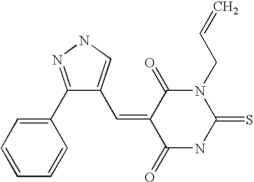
O=C1C(=CC2=CNN=C2C2=CC=CC=C2)C(=O)N(CC=C)C(=S)N1
